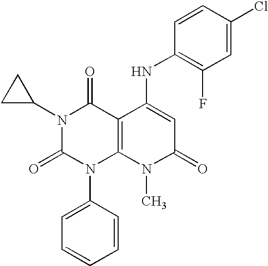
N1(C2CC2)C(=O)N(C2=CC=CC=C2)C2=C(C1=O)C(NC1=C(F)C=C(Cl)C=C1)=CC(=O)N2C
